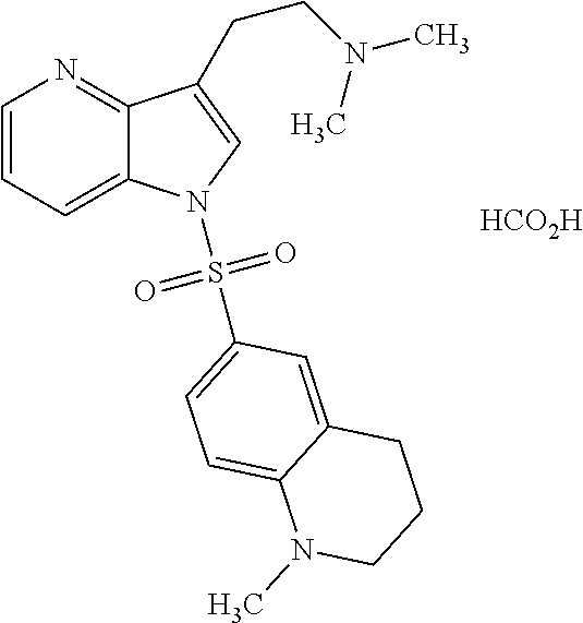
[HCO2H].C1=CC=C2C(=N1)C(CCN(C)C)=CN2S(=O)(=O)C1=CC=C2C(=C1)CCCN2C
